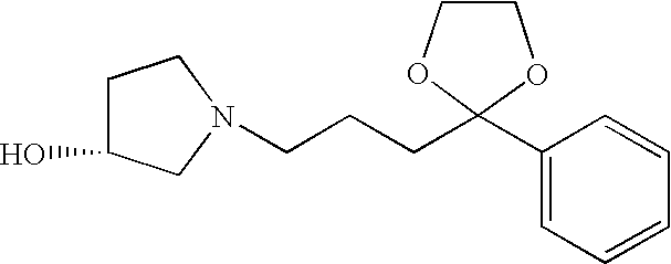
C1C(O)CN(CCCC2(C3=CC=CC=C3)OCCO2)C1
